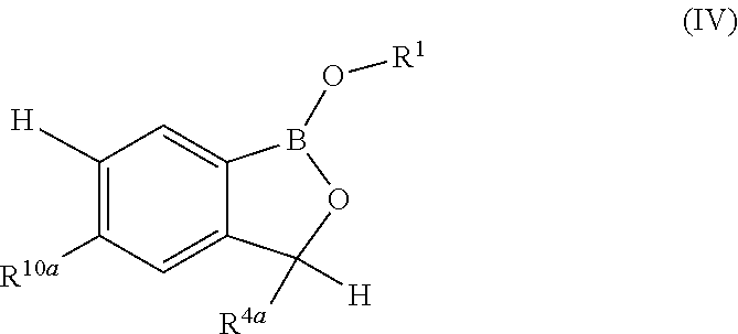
C1([H])=C([R10a])C=C2C(=C1)B(O[R1])OC2([R4a])[H]
